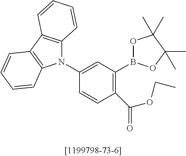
N1(C2=CC(B3OC(C)(C)C(C)(C)O3)=C(C(OCC)=O)C=C2)C2=C(C3=C1C=CC=C3)C=CC=C2
